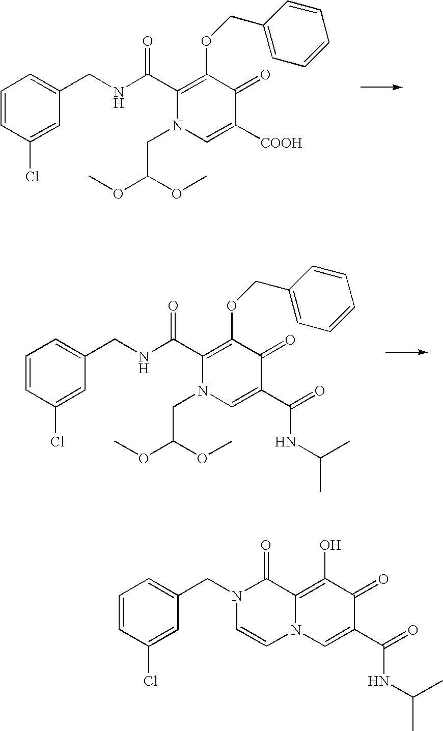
C1=CC(Cl)=CC(CNC(C2=C(OCC3=CC=CC=C3)C(=O)C([COOH])=CN2CC(OC)OC)=O)=C1.C1=CC(Cl)=CC(CNC(C2=C(OCC3=CC=CC=C3)C(=O)C(C(=O)NC(C)C)=CN2CC(OC)OC)=O)=C1.C1=CC(Cl)=CC(CN2C(=O)C3=C(O)C(=O)C(C(=O)NC(C)C)=CN3C=C2)=C1
